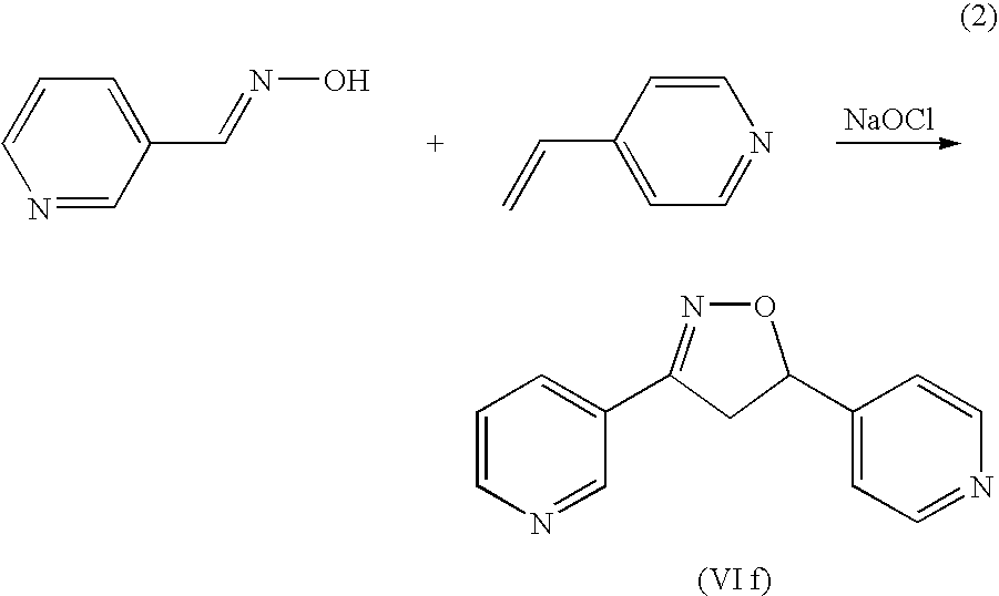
O1N=C(C2=CC=CN=C2)CC1C1=CC=NC=C1.[NaOCl].C1=CN=CC(C=NO)=C1.C1=CC(C=C)=CC=N1
